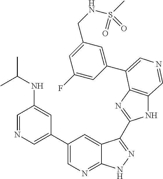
C1(C2=CN=CC(NC(C)C)=C2)=CN=C2C(=C1)C(C1=NC3=C(N1)C=NC=C3C1=CC(CNS(C)(=O)=O)=CC(F)=C1)=NN2
